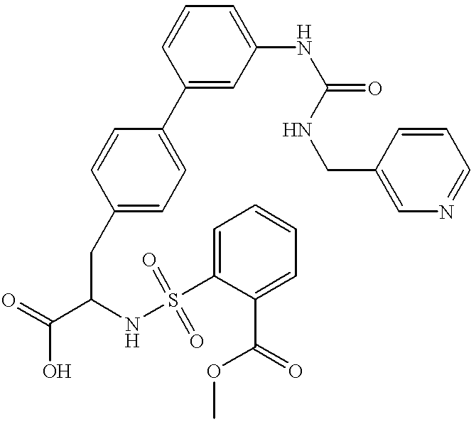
C1(C2=CC=C(CC(C(=O)O)NS(=O)(C3=CC=CC=C3C(OC)=O)=O)C=C2)=CC(NC(=O)NCC2=CN=CC=C2)=CC=C1
